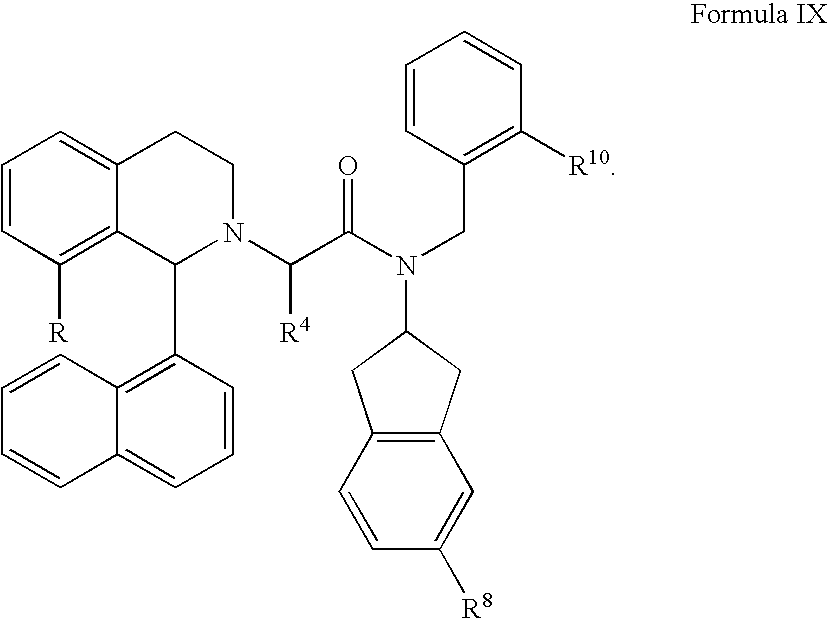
C1([R])=C2C(=CC=C1)CCN(C(C(=O)N(CC1=C([R10])C=CC=C1)C1CC3=C(C1)C=C([R8])C=C3)[R4])C2C1=C2C(=CC=C1)C=CC=C2
